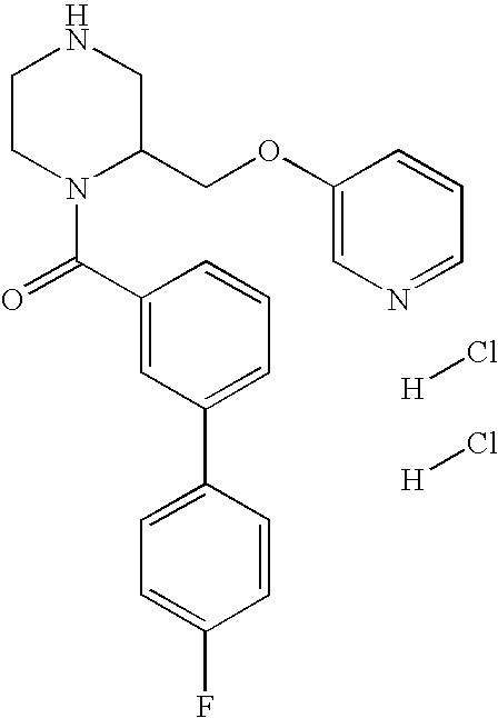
C1CN(C(=O)C2=CC(C3=CC=C(F)C=C3)=CC=C2)C(COC2=CN=CC=C2)CN1.[H]Cl.[H]Cl
